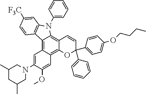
C12=C3C(=C4C(=C1N(C1=CC=CC=C1)C1=C2C=CC([F3C])=C1)C=CC(C1=CC=CC=C1)(C1=CC=C(OCCCC)C=C1)O4)C=C(OC)C(N1CC(C)CC(C)C1)=C3
